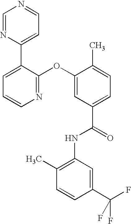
N1=C(OC2=CC(C(=O)NC3=C(C)C=CC(C(F)(F)F)=C3)=CC=C2C)C(C2=CC=NC=N2)=CC=C1
